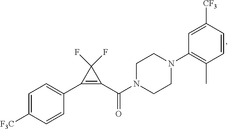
C1=C([F3C])C=CC(C2=C(C(N3CCN(C4=C(C)C=CC([CF3])=C4)CC3)=O)C2(F)F)=C1
